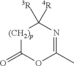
[(CH2)p]1C(=O)OC(C)=NC1([4R])[3R]
